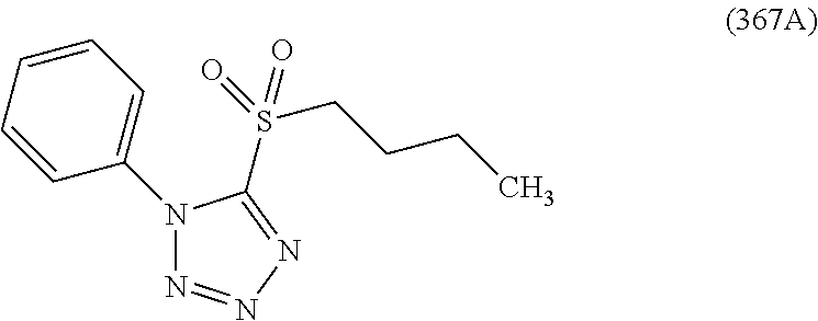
C1=CC=CC(N2N=NN=C2S(=O)(CCCC)=O)=C1
